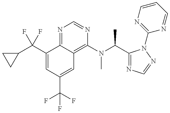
C1(C(C2CC2)(F)F)=CC(C(F)(F)F)=CC2=C(N(C)C(C)C3=NC=NN3C3=NC=CC=N3)N=CN=C12
